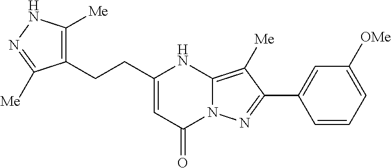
C1(CCC2=CC(=O)N3C(=C([Me])C(C4=CC([OMe])=CC=C4)=N3)N2)=C([Me])NN=C1[Me]
